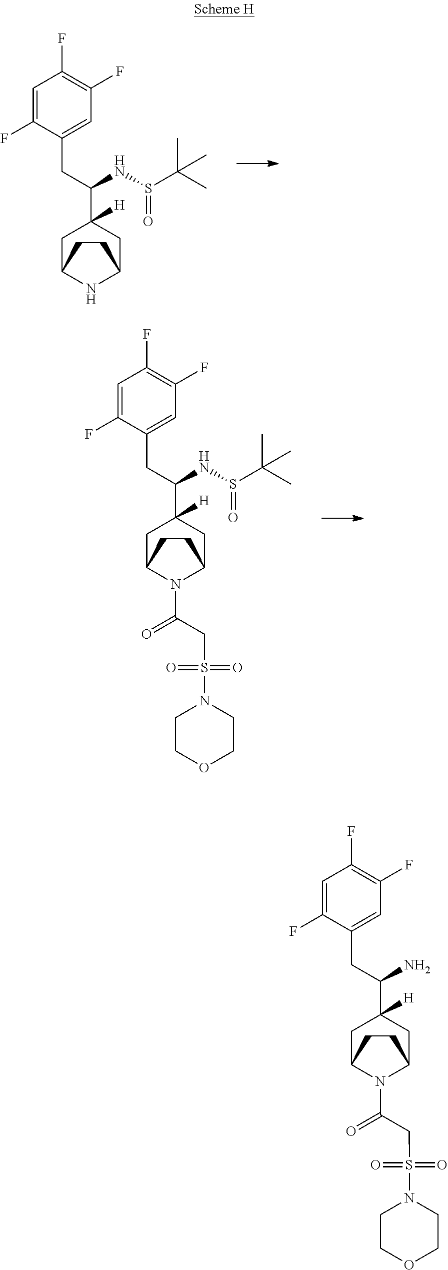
N1C2CC(C(NS(C(C)(C)C)=O)CC3=CC(F)=C(F)C=C3F)([H])CC1CC2.O=C(N1C2CC(C(NS(C(C)(C)C)=O)CC3=CC(F)=C(F)C=C3F)([H])CC1CC2)CS(=O)(=O)N1CCOCC1.N1(C(=O)CS(=O)(=O)N2CCOCC2)C2CC(C(N)CC3=CC(F)=C(F)C=C3F)([H])CC1CC2
